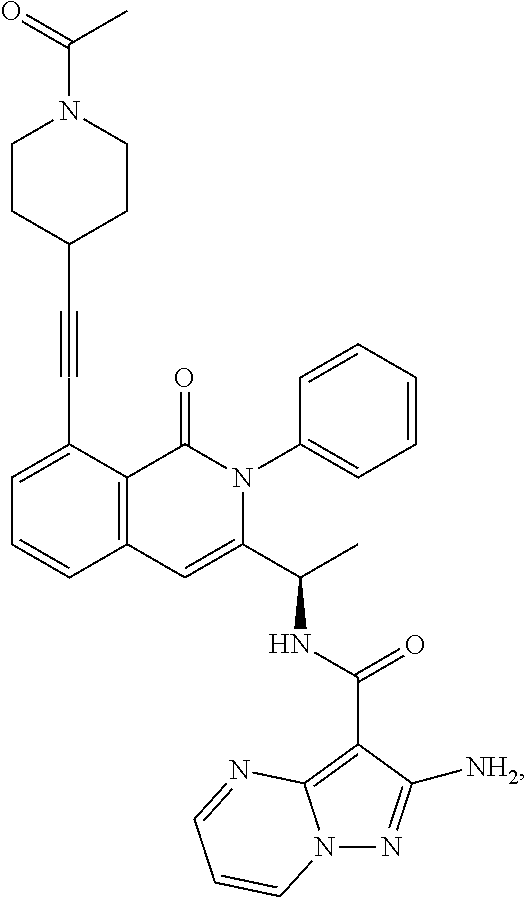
C1(C#CC2CCN(C(=O)C)CC2)=CC=CC2=C1C(=O)N(C1=CC=CC=C1)C(C(C)NC(C1=C3N(N=C1[NH2])C=CC=N3)=O)=C2
